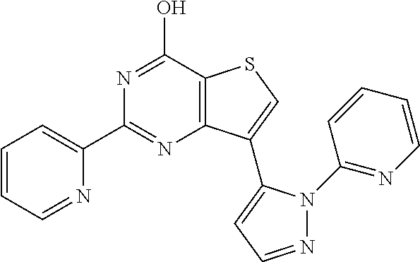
N1=C(C2=CC=CC=N2)N=C(O)C2=C1C(C1=CC=NN1C1=NC=CC=C1)=CS2
